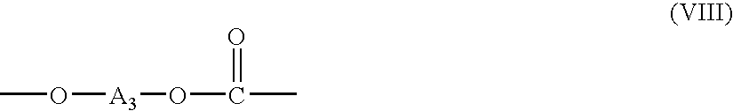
CO[A3]OC(C)=O
